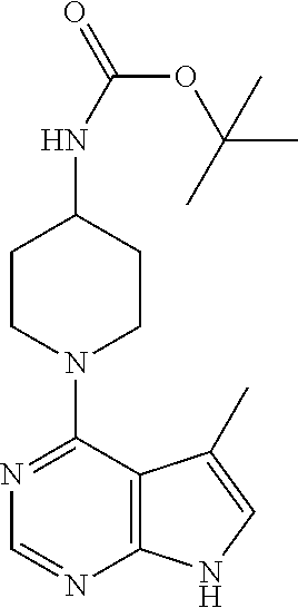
C1CN(C2=NC=NC3=C2C(C)=CN3)CCC1NC(OC(C)(C)C)=O
